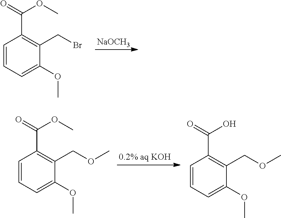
C1=CC=C(OC)C(CBr)=C1C(=O)OC.[NaOCH3].C1=CC=C(OC)C(COC)=C1C(=O)OC.C1=CC=C(OC)C(COC)=C1C(=O)O
